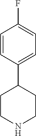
C1=CC(C2CCNCC2)=CC=C1F
